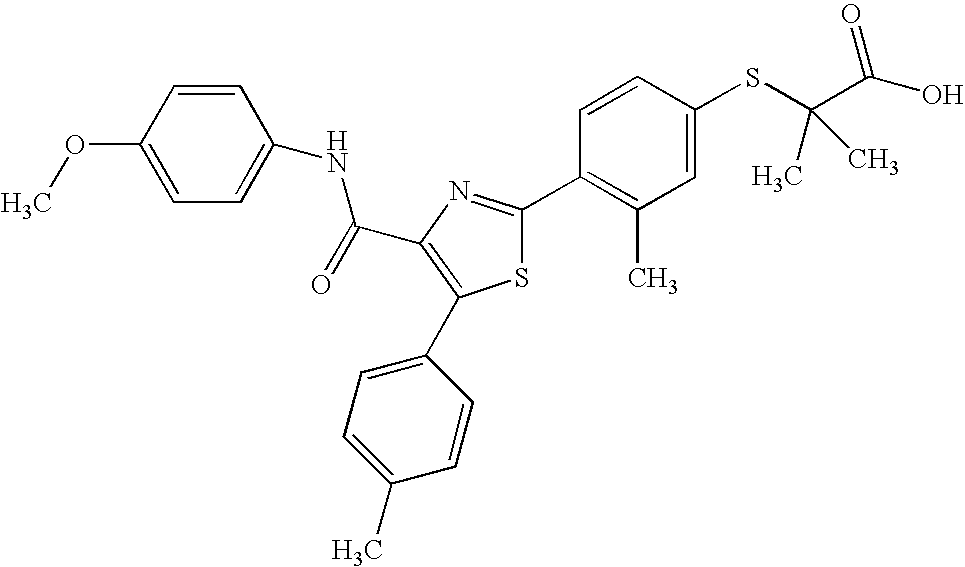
C(C1=C(C2=CC=C(C)C=C2)SC(C2=C(C)C=C(SC(C(O)=O)(C)C)C=C2)=N1)(=O)NC1=CC=C(OC)C=C1
